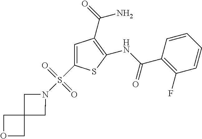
C1(NC(=O)C2=C(F)C=CC=C2)=C(C(=O)N)C=C(S(N2CC3(C2)COC3)(=O)=O)S1
